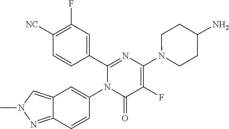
C1(C2=CC(F)=C([CN])C=C2)=NC(N2CCC(N)CC2)=C(F)C(=O)N1C1=CC2=CN(C)N=C2C=C1
